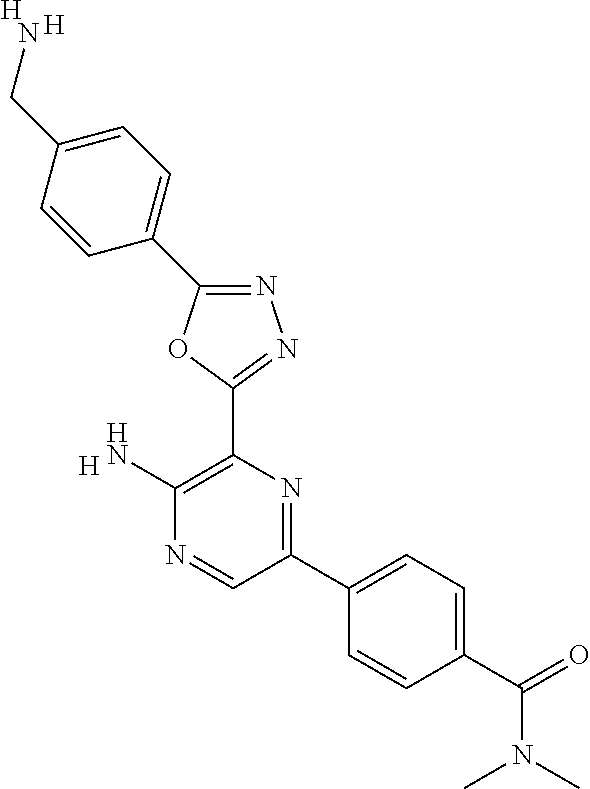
[H].C1(N)=C(C2=NN=C(C3=CC=C(CN)C=C3)O2)N=C(C2=CC=C(C(N(C)C)=O)C=C2)C=N1.[H].[H]
